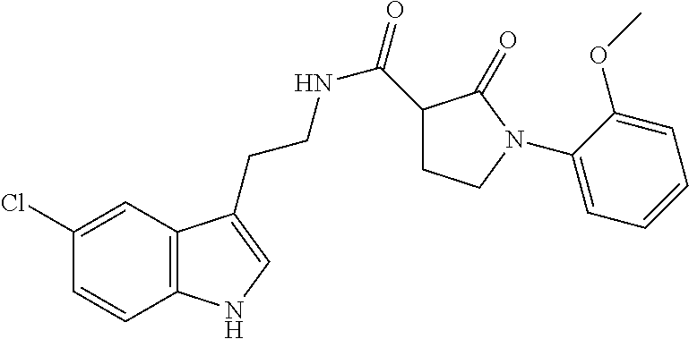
C12=C(C=C(Cl)C=C1)C(CCNC(=O)C1CCN(C3=CC=CC=C3OC)C1=O)=CN2
